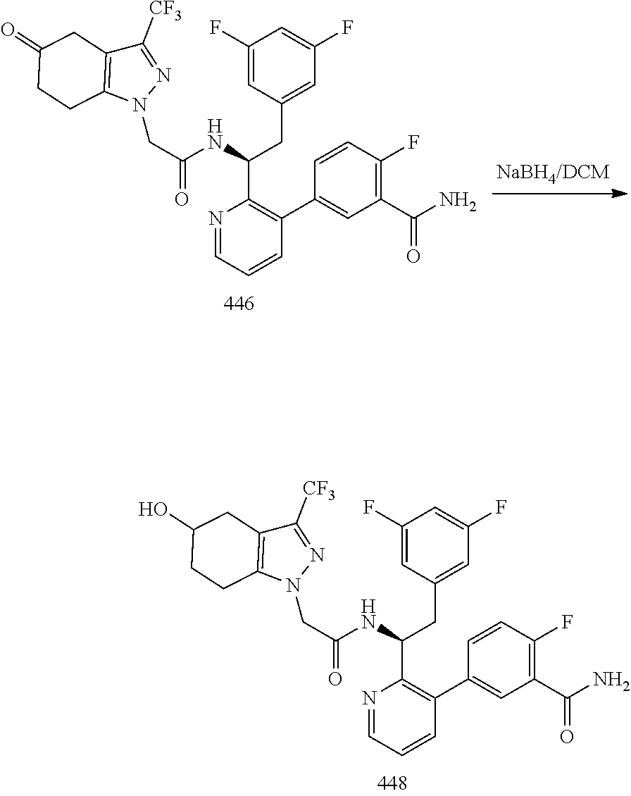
N1=CC=CC(C2=CC(C(N)=O)=C(F)C=C2)=C1C(CC1=CC(F)=CC(F)=C1)NC(CN1N=C([CF3])C2=C1CCC(O)C2)=O.N1=CC=CC(C2=CC(C(N)=O)=C(F)C=C2)=C1C(CC1=CC(F)=CC(F)=C1)NC(CN1N=C([CF3])C2=C1CCC(=O)C2)=O
